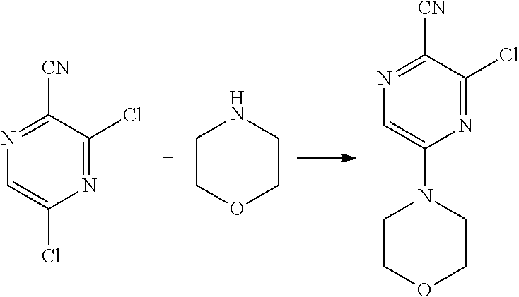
N1=C(Cl)C([CN])=NC=C1Cl.C1CNCCO1.N1=C(Cl)C([CN])=NC=C1N1CCOCC1
